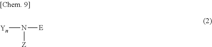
[Yn]N([Z])[E]
